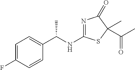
C1=C(F)C=CC(C(NC2=NC(=O)C(C(C)=O)(C)S2)C)=C1
